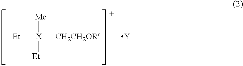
[Et][X]([CH2CH2OR])([Me])[Et].[Y]
